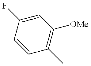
C1=CC(F)=CC([OMe])=C1C
